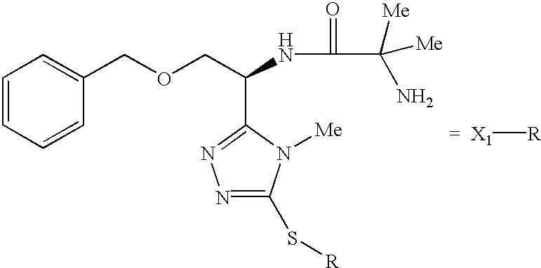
[X1][R].C1=CC=CC(COCC(NC(=O)C([Me])(N)[Me])C2=NN=C(S[R])N2[Me])=C1
